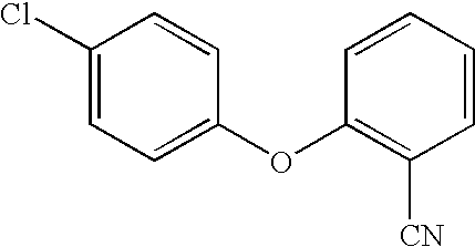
C1(Cl)=CC=C(OC2=C([CN])C=CC=C2)C=C1
